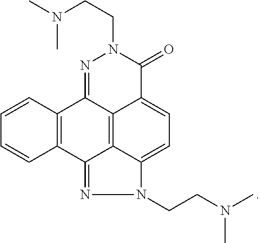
C1=CC2=C(C=C1)C1=NN(CCN(C)C)C3=CC=C4C(=C13)C2=NN(CCN(C)C)C4=O
